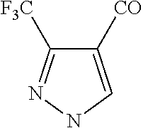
C1([CO])=CNN=C1[F3C]
